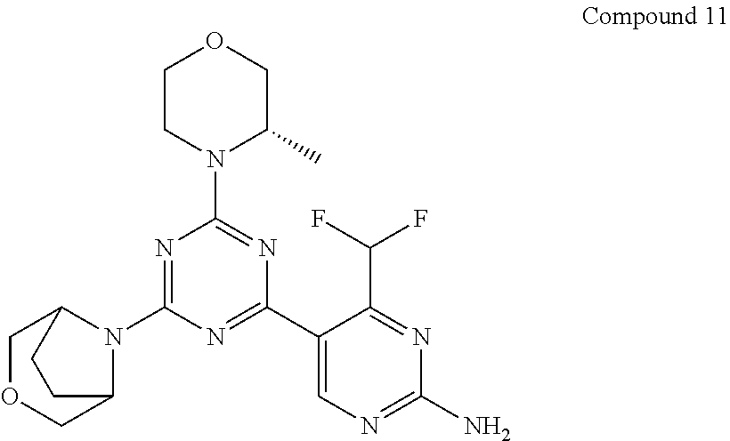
N1=C(N2C3COCC2CC3)N=C(C2=CN=C(N)N=C2C(F)F)N=C1N1C(C)COCC1
